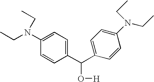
C1(C(C2=CC=C(N(CC)CC)C=C2)O[H])=CC=C(N(CC)CC)C=C1
